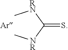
C[RN]C([NR]C)=S
